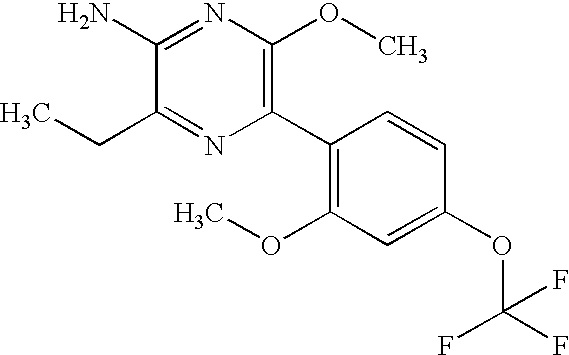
C1(N)=NC(OC)=C(C2=C(OC)C=C(OC(F)(F)F)C=C2)N=C1CC
